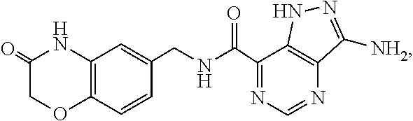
O=C(C1=NC=NC2=C1NN=C2[NH2])NCC1=CC2=C(C=C1)OCC(=O)N2
